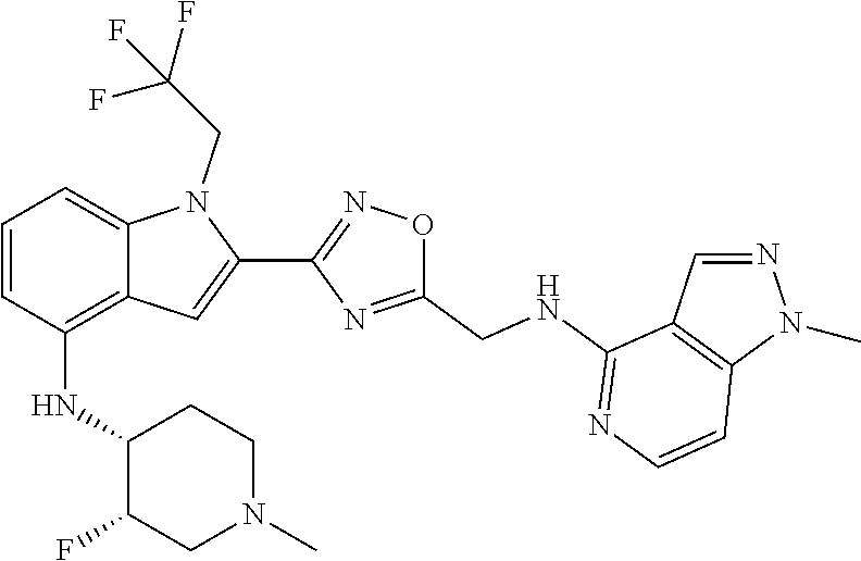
C1(C2=CC3=C(NC4C(F)CN(C)CC4)C=CC=C3N2CC(F)(F)F)=NOC(CNC2=NC=CC3=C2C=NN3C)=N1
